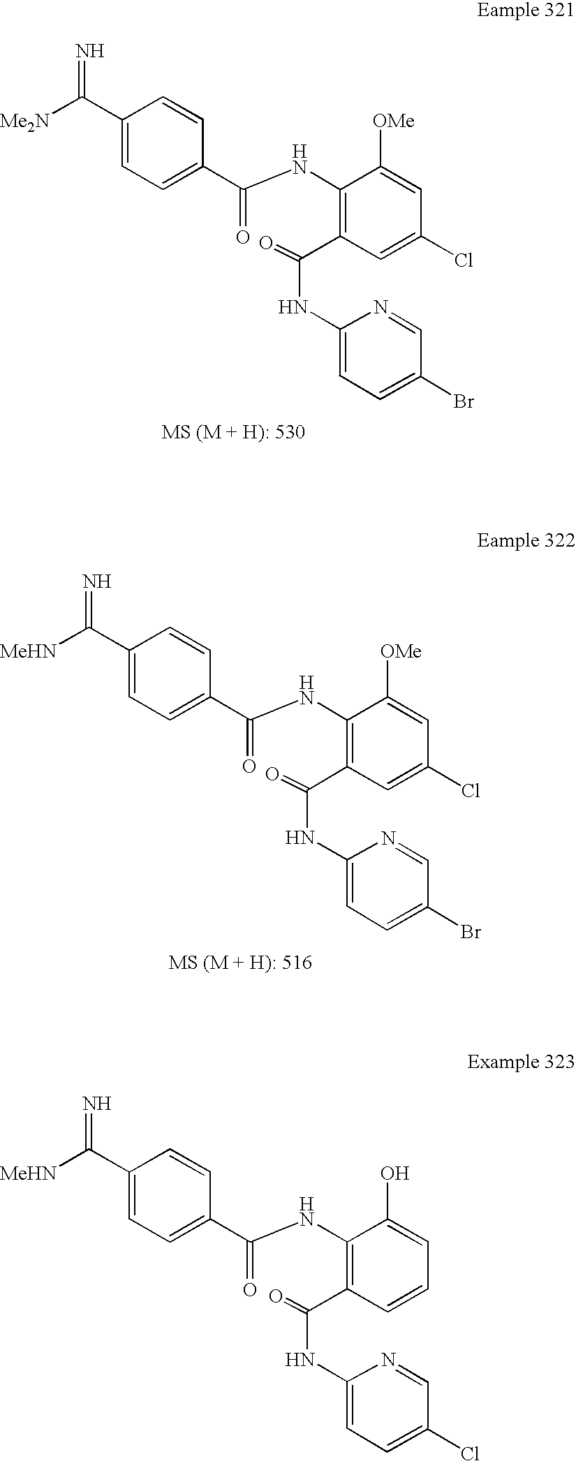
C(=N)(C1=CC=C(C(NC2=C(C(NC3=CC=C(Br)C=N3)=O)C=C(Cl)C=C2[OMe])=O)C=C1)[Me2N].C(=N)(C1=CC=C(C(NC2=C(C(NC3=CC=C(Br)C=N3)=O)C=C(Cl)C=C2[OMe])=O)C=C1)[MeHN].C(=N)(C1=CC=C(C(NC2=C(C(NC3=CC=C(Cl)C=N3)=O)C=CC=C2O)=O)C=C1)[MeHN]
